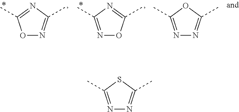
O1N=C(C)N=C1C.N1=C(C)N=C(C)O1.N1=C(C)OC(C)=N1.N1=C(C)SC(C)=N1
